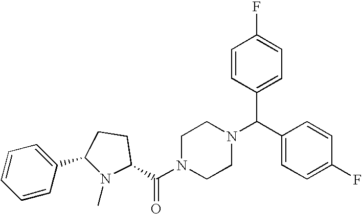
C(N1CCN(C(C2=CC=C(F)C=C2)C2=CC=C(F)C=C2)CC1)(=O)C1CCC(C2=CC=CC=C2)N1C
